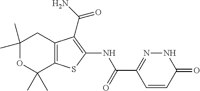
C1(C)(C)OC(C)(C)C2=C(C1)C(C(=O)N)=C(NC(C1=NNC(=O)C=C1)=O)S2
